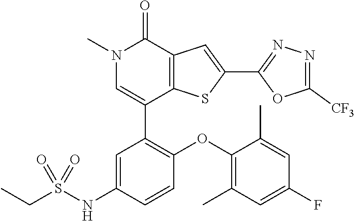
N1(C)C=C(C2=C(OC3=C(C)C=C(F)C=C3C)C=CC(NS(CC)(=O)=O)=C2)C2=C(C1=O)C=C(C1=NN=C([CF3])O1)S2
